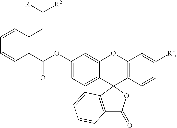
C1=CC(C=C([R2])[R1])=C(C(OC2=CC=C3C(=C2)OC2=C(C34C3=C(C(=O)O4)C=CC=C3)C=CC([R3])=C2)=O)C=C1
